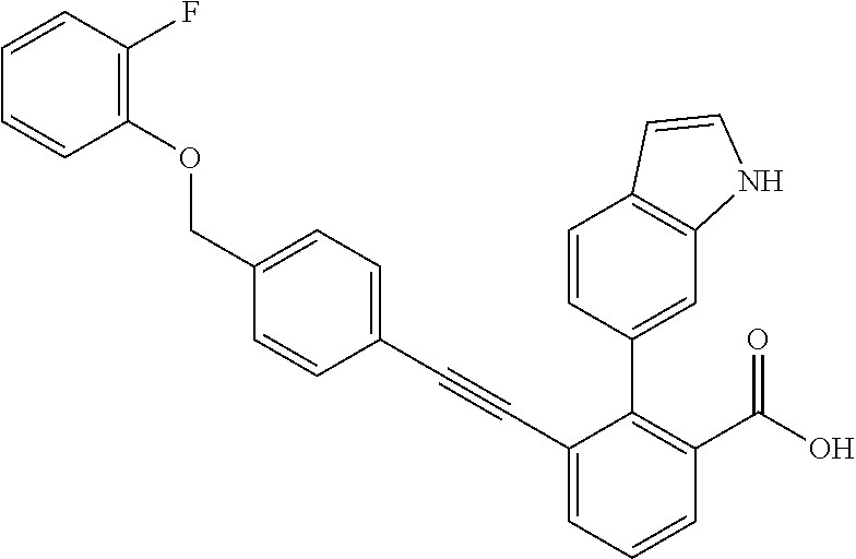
C1(C#CC2=CC=C(COC3=C(F)C=CC=C3)C=C2)=CC=CC(C(O)=O)=C1C1=CC2=C(C=C1)C=CN2
